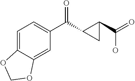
C12=CC(C(=O)C3C(C(O)=O)C3)=CC=C1OCO2
